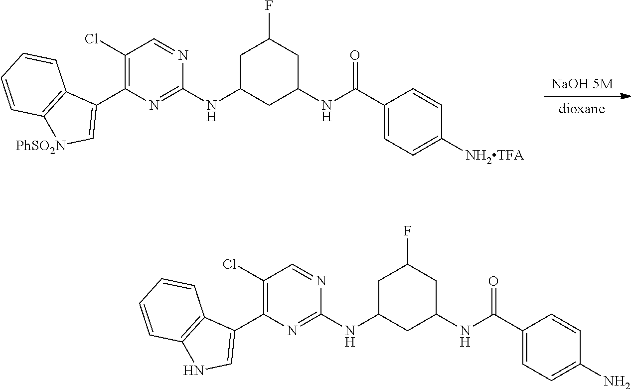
[NaOH 5M].[dioxane].C1C(NC2=NC(C3=C[PhSO2N]C4=C3C=CC=C4)=C(Cl)C=N2)CC(NC(C2=CC=C([NH2TFA])C=C2)=O)CC1F.C1C(NC2=NC(C3=CNC4=C3C=CC=C4)=C(Cl)C=N2)CC(NC(C2=CC=C(N)C=C2)=O)CC1F
